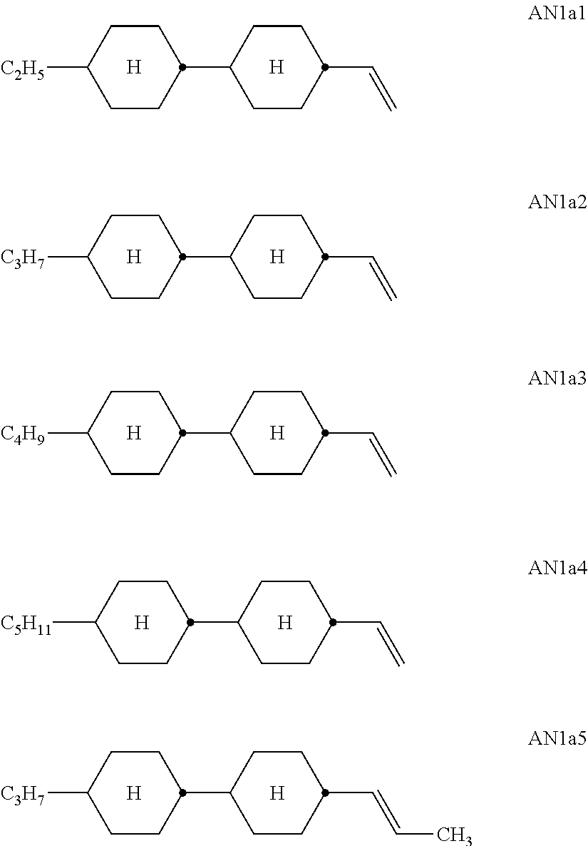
[H].C1CC(C=C)CCC1C1CCC([C2H5])CC1.[H].[H].C1CC(C=C)CCC1C1CCC([C3H7])CC1.[H].[H].C1CC(C=C)CCC1C1CCC([C4H9])CC1.[H].[H].C1CC(C=C)CCC1C1CCC([C5H11])CC1.[H].[H].C1CC(C=CC)CCC1C1CCC([C3H7])CC1.[H]
